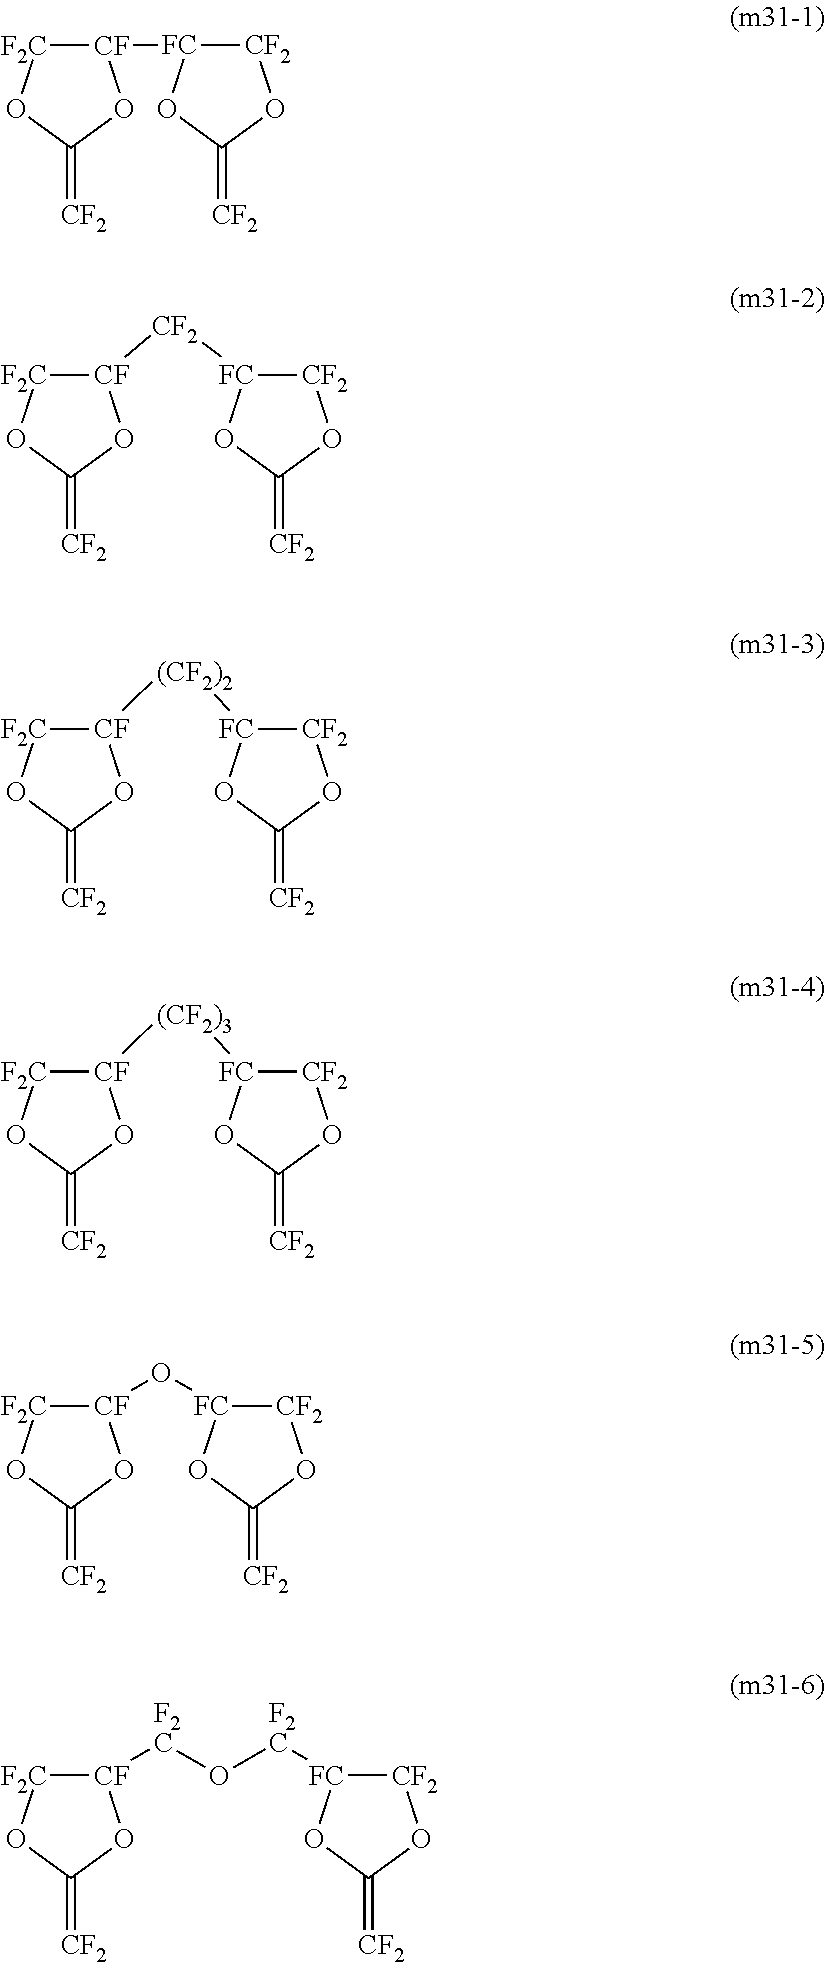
[F2C]1OC(=[CF2])O[CF]1[FC]1[CF2]OC(=[CF2])O1.[F2C]1OC(=[CF2])O[CF]1[CF2][FC]1[CF2]OC(=[CF2])O1.[F2C]1OC(=[CF2])O[CF]1[(CF2)2][FC]1[CF2]OC(=[CF2])O1.[F2C]1OC(=[CF2])O[CF]1[(CF2)3][FC]1[CF2]OC(=[CF2])O1.O([CF]1[F2C]OC(=[CF2])O1)[FC]1[CF2]OC(=[CF2])O1.[F2C](O[F2C][FC]1[CF2]OC(=[CF2])O1)[CF]1[F2C]OC(=[CF2])O1
